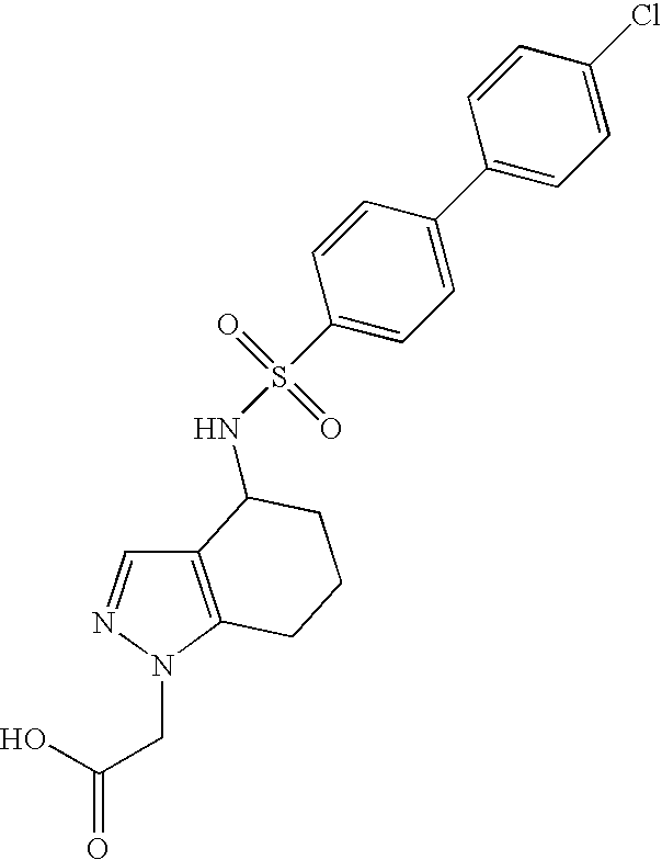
C12=C(N(CC(O)=O)N=C1)CCCC2NS(=O)(=O)C1=CC=C(C2=CC=C(Cl)C=C2)C=C1
